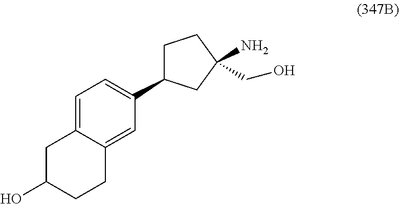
OC1CCC2=CC(C3CCC(CO)(N)C3)=CC=C2C1
